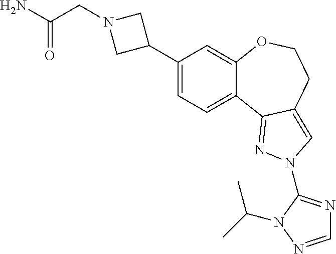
C1(C2CN(CC(N)=O)C2)=CC=C2C(=C1)OCCC1=CN(C3=NC=NN3C(C)C)N=C21
